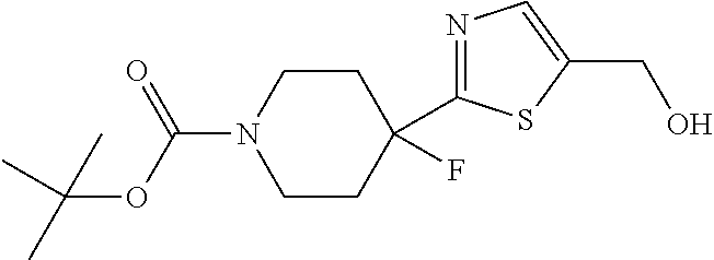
C1CC(C2=NC=C(CO)S2)(F)CCN1C(=O)OC(C)(C)C
